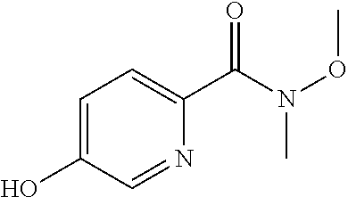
C1=C(O)C=NC(C(N(OC)C)=O)=C1
